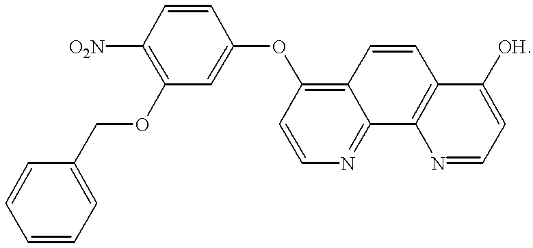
C1=CN=C2C(=C1OC1=CC(OCC3=CC=CC=C3)=C([O2N])C=C1)C=CC1=C2N=CC=C1O
